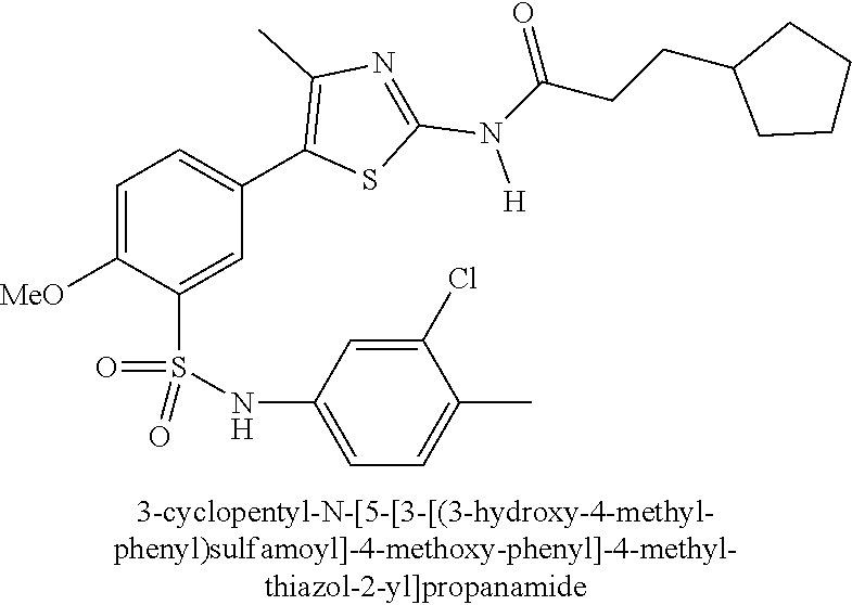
C1=C([MeO])C(S(NC2=CC=C(C)C(Cl)=C2)(=O)=O)=CC(C2=C(C)N=C(N([H])C(CCC3CCCC3)=O)S2)=C1
